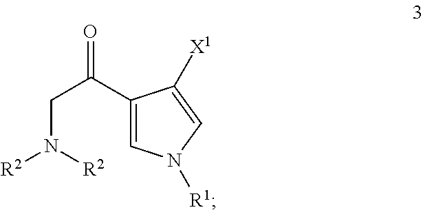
C1=C(C(CN([R2])[R2])=O)C([X1])=CN1[R1]
